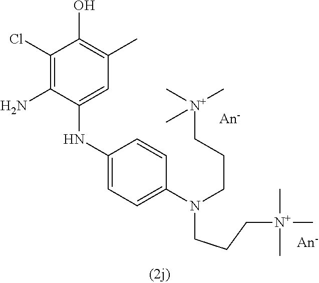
C1(Cl)=C(N)C(NC2=CC=C(N(CCC[N+](C)(C)C)CCC[N+](C)(C)C)C=C2)=CC(C)=C1O
